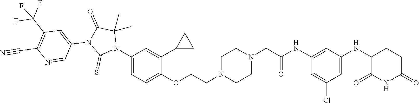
C1=C(Cl)C=C(NC2C(=O)NC(=O)CC2)C=C1NC(CN1CCN(CCOC2=CC=C(N3C(C)(C)C(=O)N(C4=CC(C(F)(F)F)=C(C#N)N=C4)C3=S)C=C2C2CC2)CC1)=O
